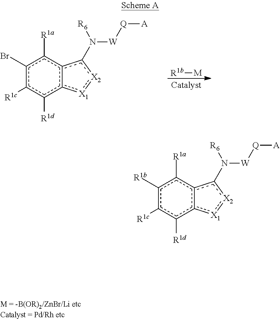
[R1b][M].c1(Br)c([R1c])c([R1d])c2c(c1[R1a])c(N([W][Q][A])[R6])[X2]:[X1]2.c1([R1b])c([R1c])c([R1d])c2c(c1[R1a])c(N([W][Q][A])[R6])[X2]:[X1]2
